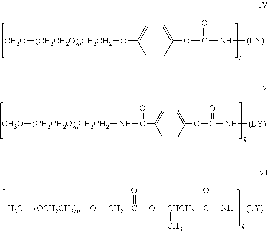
[CH3O][(CH2CH2O)nCH2CH2]OC1=CC=C(OC(=O)N[(LY)])C=C1.C[(OCH2CH2)n]OCC(=O)O[CHCH2](C)C(=O)N[(LY)].[(CH2CH2O)nCH2CH2](NC(=O)C1=CC=C(OC(=O)N[(LY)])C=C1)[CH3O]
